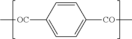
C1=CC([OC]C)=CC=C1[CO]C
